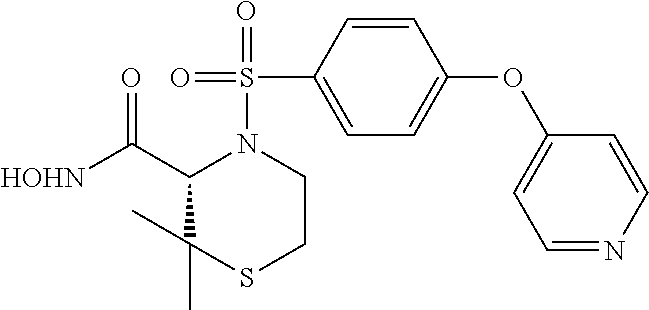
[HOHN]C(C1C(C)(C)SCCN1S(=O)(=O)C1=CC=C(OC2=CC=NC=C2)C=C1)=O
